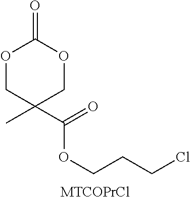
O(C(C1(C)COC(=O)OC1)=O)CCCCl.[MTCOPrCl]
